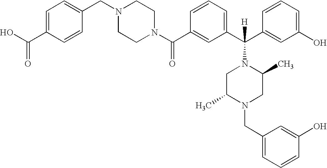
C1(C(N2CCN(CC3=CC=C(C(O)=O)C=C3)CC2)=O)=CC(C(C2=CC(O)=CC=C2)([H])N2CC(C)N(CC3=CC=CC(O)=C3)CC2C)=CC=C1
